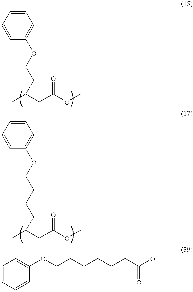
C1=CC=CC(OCCCCCCC(O)=O)=C1.C1=CC=CC(OCCC(C)CC(OC)=O)=C1.C1=CC=CC(OCCCCC(C)CC(OC)=O)=C1
